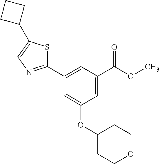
C1=C(C(OC)=O)C=C(C2=NC=C(C3CCC3)S2)C=C1OC1CCOCC1
